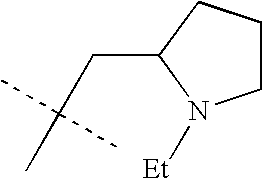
C1CCC(CC(C)(C)C)N1[Et]
